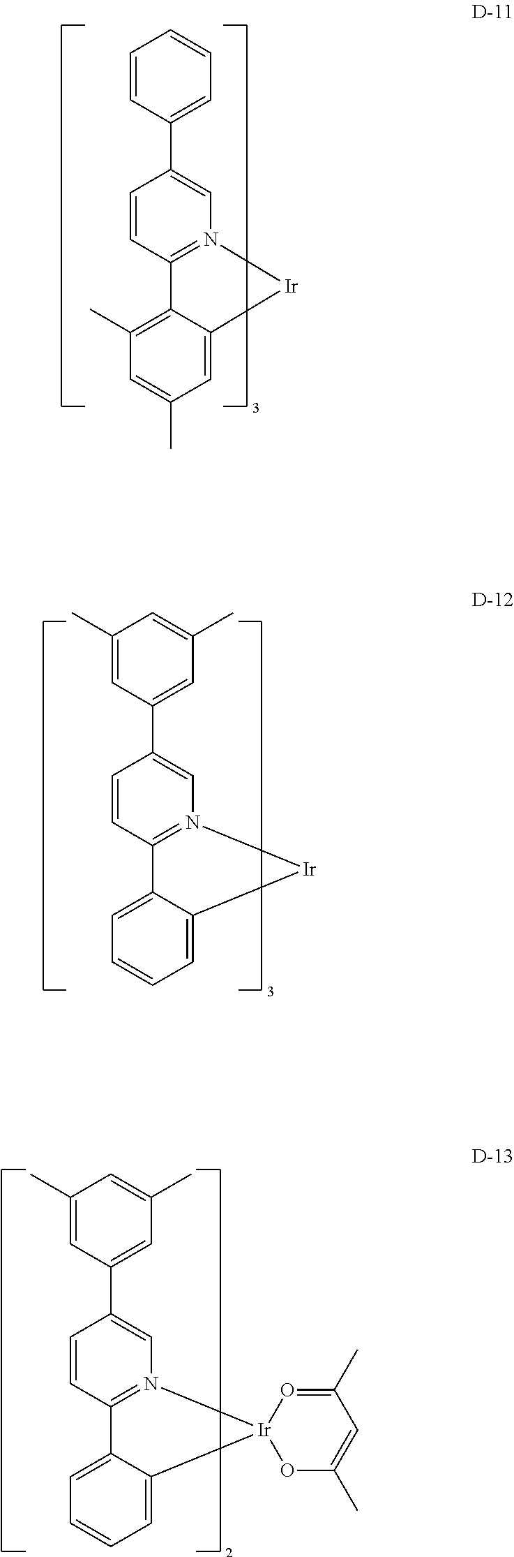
C1=C2C(=CC=C1)[Ir]1(N3=C2C=CC(C2=CC(C)=CC(C)=C2)=C3)OC(C)=CC(C)=O1.C1(C)=C2C(=CC(C)=C1)[Ir]N1=C2C=CC(C2=CC=CC=C2)=C1.C1=C2C(=CC=C1)[Ir]N1=C2C=CC(C2=CC(C)=CC(C)=C2)=C1
